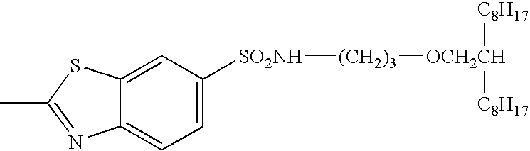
C12=CC([SO2NH][(CH2)3][OCH2CH]([C8H17])[C8H17])=CC=C1N=C(C)S2
